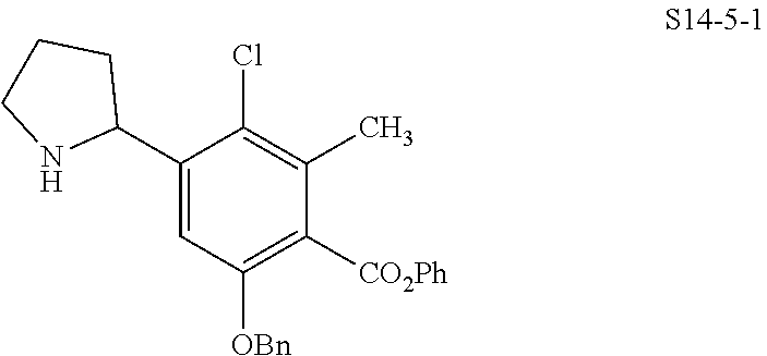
C1(C2CCCN2)=CC([OBn])=C([CO2Ph])C(C)=C1Cl
